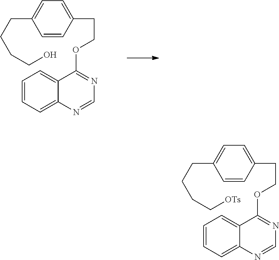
C1=CC(CCOC2=NC=NC3=CC=CC=C23)=CC=C1CCCCO.C1=CC(CCOC2=NC=NC3=CC=CC=C23)=CC=C1CCCC[OTs]
